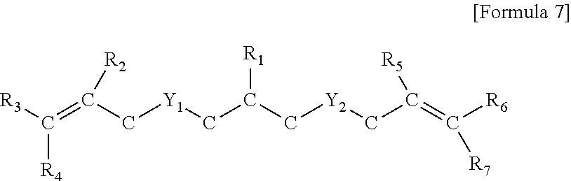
[R3]C(=C(C[Y1]CC(C[Y2]CC(=C([R6])[R7])[R5])[R1])[R2])[R4]
